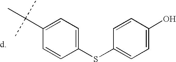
C1(C(C)(C)C)=CC=C(SC2=CC=C(O)C=C2)C=C1
